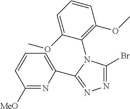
N1=C(Br)N(C2=C(OC)C=CC=C2OC)C(C2=CC=CC([MeO])=N2)=N1
